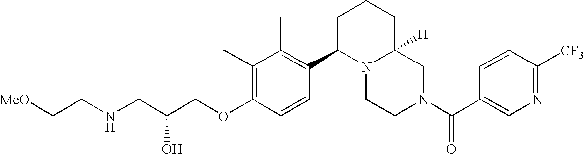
O(C1=C(C)C(C)=C(C2N3C([H])(CN(C(=O)C4=CN=C([CF3])C=C4)CC3)CCC2)C=C1)CC(CNCC[MeO])O
